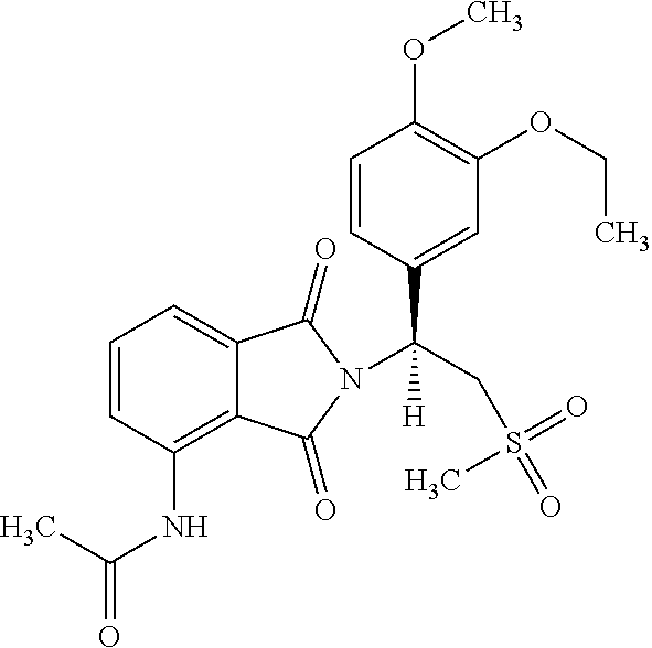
C1=CC(NC(=O)C)=C2C(=C1)C(=O)N(C(CS(=O)(=O)C)(C1=CC(OCC)=C(OC)C=C1)[H])C2=O
